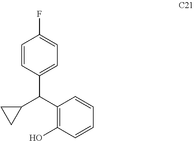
C1=CC(C(C2=C(O)C=CC=C2)C2CC2)=CC=C1F
